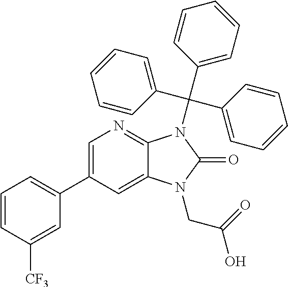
C1=C(C2=CC=CC([CF3])=C2)C=C2C(=N1)N(C(C1=CC=CC=C1)(C1=CC=CC=C1)C1=CC=CC=C1)C(=O)N2CC(O)=O
